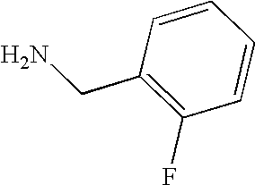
C1=CC(CN)=C(F)C=C1
